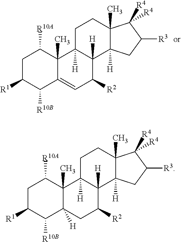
C1C([R1])C([R10B])C2([H])C(C)(C1[R10A])C1([H])C([H])(C([R2])C2)C2([H])C(C)(CC1)C([R4])([R4])C([R3])C2.C1C([R1])C([R10B])C2=CC([R2])C3([H])C([H])(C2(C)C1[R10A])CCC1(C)C3([H])CC([R3])C1([R4])[R4]
